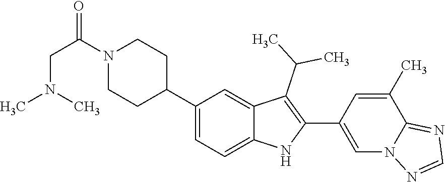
C1N(C(=O)CN(C)C)CCC(C2=CC=C3C(=C2)C(C(C)C)=C(C2=CN4C(=NC=N4)C(C)=C2)N3)C1
